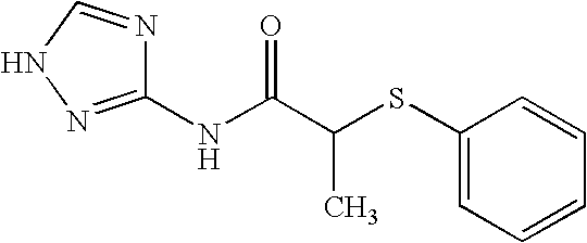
C1(NC(C(SC2=CC=CC=C2)C)=O)=NNC=N1
